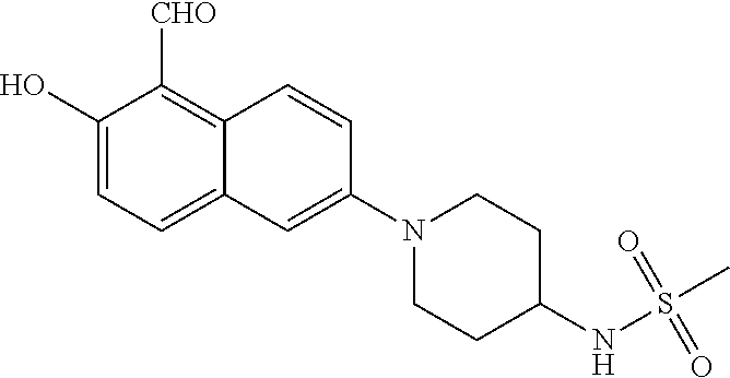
C1(O)=CC=C2C(=C1[CHO])C=CC(N1CCC(NS(C)(=O)=O)CC1)=C2
